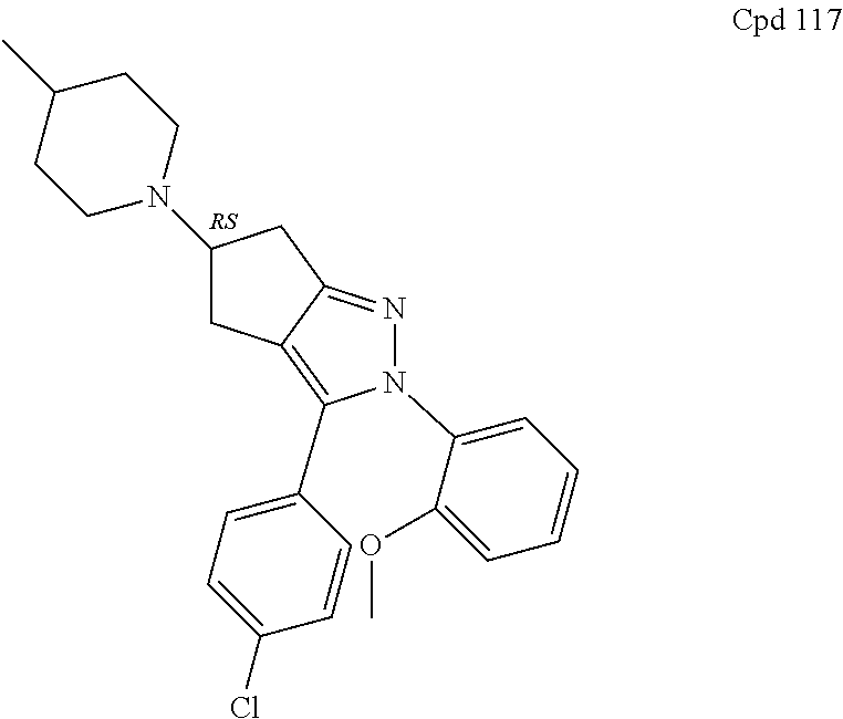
C1C2=C(C3=CC=C(Cl)C=C3)N(C3=CC=CC=C3OC)N=C2CC1N1CCC(C)CC1
